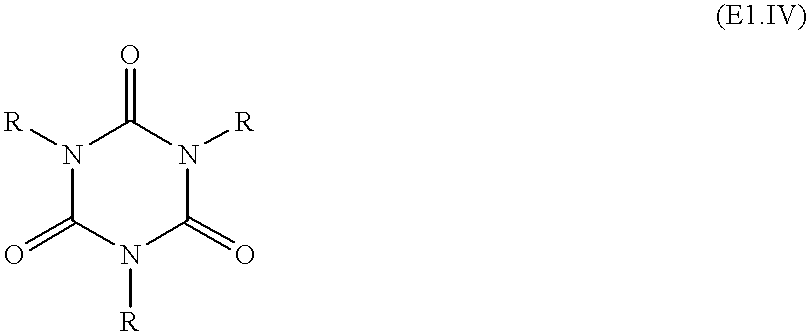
N1([R])C(=O)N([R])C(=O)N([R])C1=O
